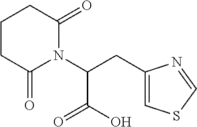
C1CCC(=O)N(C(CC2=CSC=N2)C(=O)O)C1=O
